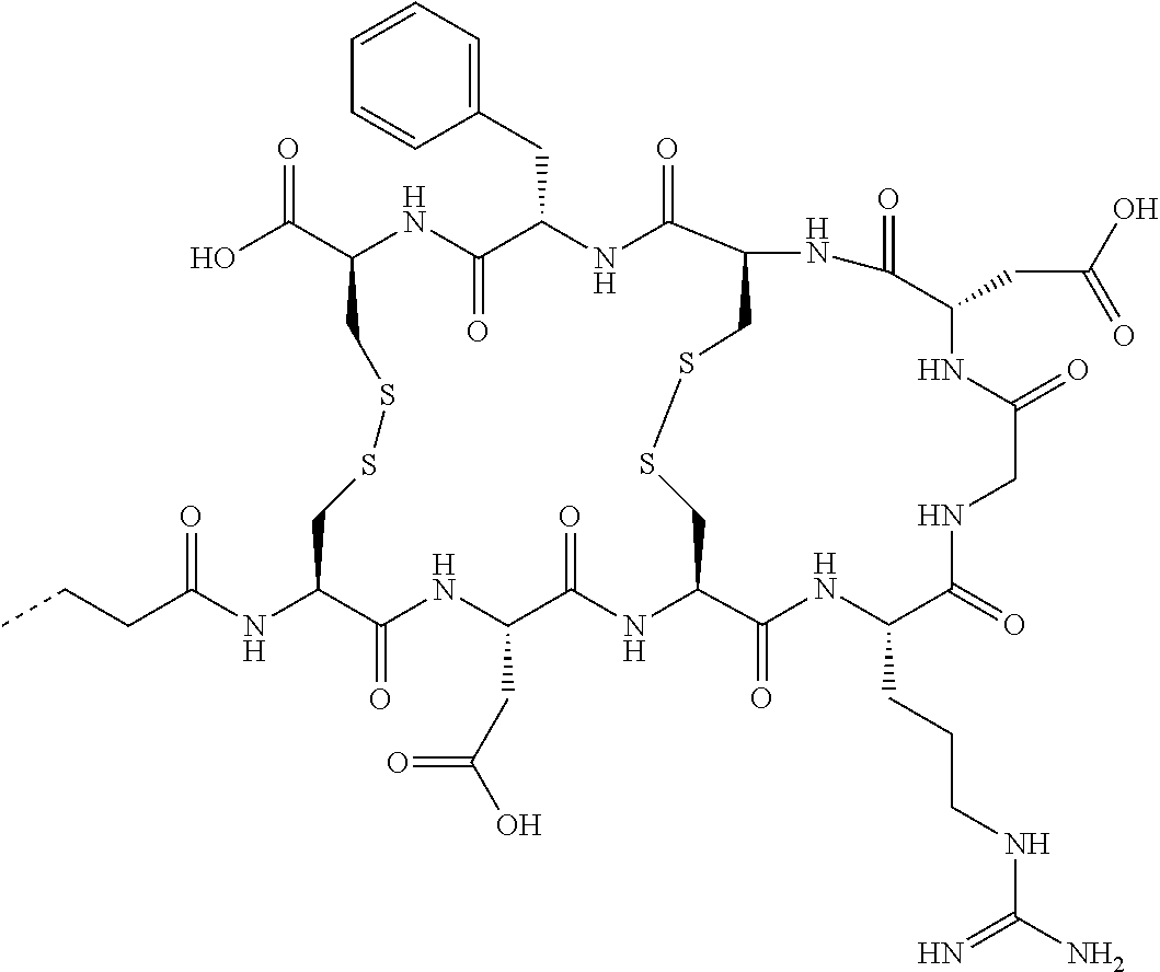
C(CCNC(=N)N)C1NC(=O)C2CSSCC(C(=O)NC(CC3=CC=CC=C3)C(=O)NC(C(O)=O)CSSCC(NC(CCC)=O)C(=O)NC(CC(=O)O)C(=O)N2)NC(=O)C(CC(=O)O)NC(=O)CNC1=O
